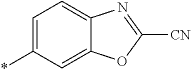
C1=C(*)C=C2C(=C1)N=C([CN])O2
